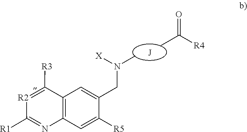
C12=C(C=C([R5])C(CN(C)[X])=C1)N=C([R1])[R2]=C2[R3].CC([R4])=O
